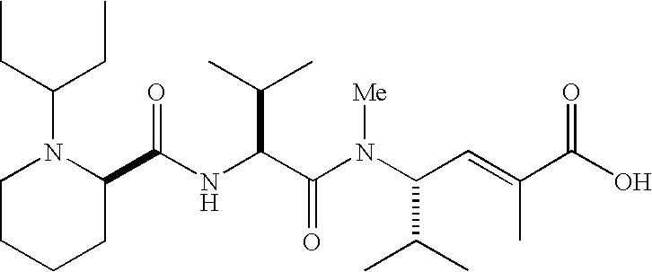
N(C(C(N(C(C(C)C)C=C(C)C(O)=O)[Me])=O)C(C)C)C(C1N(C(CC)CC)CCCC1)=O
